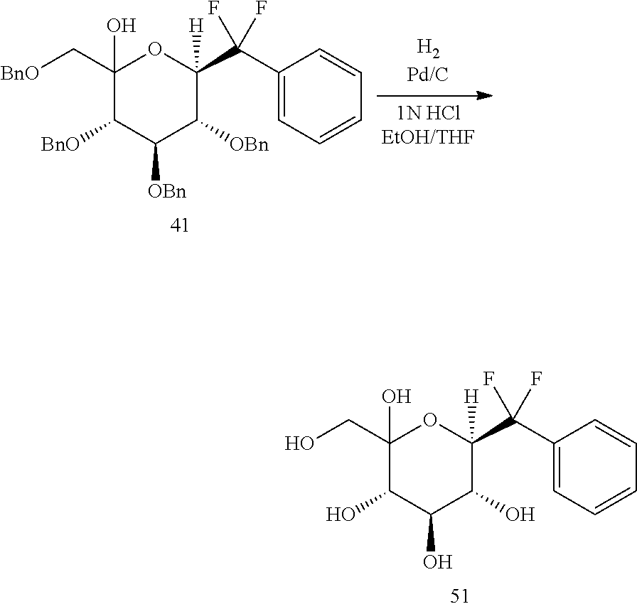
C1(CO)(O)C(O)C(O)C(O)C(C(C2=CC=CC=C2)(F)F)([H])O1.C1(C[BnO])(O)C([BnO])C([OBn])C([OBn])C(C(C2=CC=CC=C2)(F)F)([H])O1
